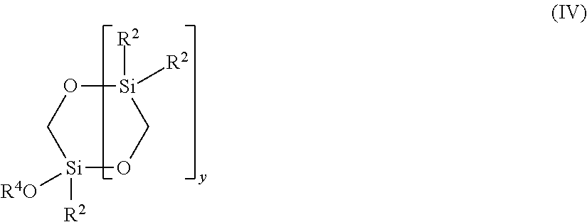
[Si]1([R2])([R2])OC[Si]([R2])([R4O])OC1
